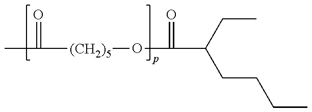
CC(=O)[(CH2)5]OC(=O)C(CC)CCCC
